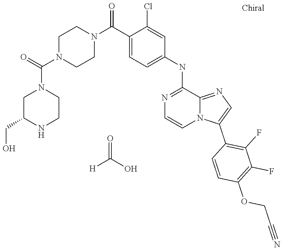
C1=C(Cl)C(C(N2CCN(C(N3CC(CO)NCC3)=O)CC2)=O)=CC=C1NC1=NC=CN2C1=NC=C2C1=C(F)C(F)=C(OCC#N)C=C1.[H]C(O)=O
